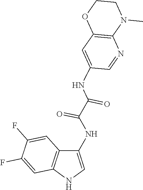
O1CCN(C)C2=C1C=C(NC(C(=O)NC1=CNC3=C1C=C(F)C(F)=C3)=O)C=N2
